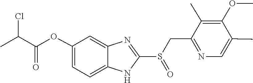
C1(C)=CN=C(CS(=O)C2=NC3=CC(OC(C(C)Cl)=O)=CC=C3N2)C(C)=C1OC
